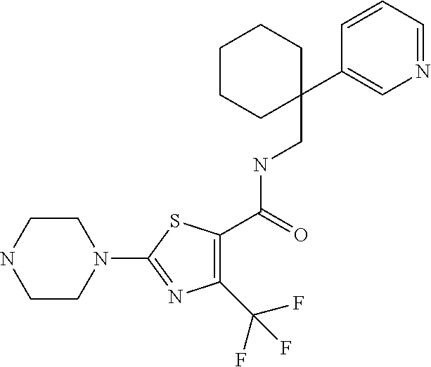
C1(C(F)(F)F)=C(C(NCC2(C3=CN=CC=C3)CCCCC2)=O)SC(N2CCNCC2)=N1
